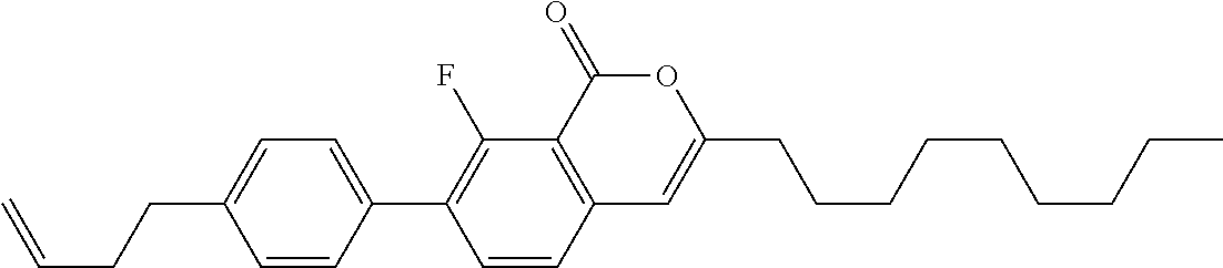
C12=C(C(=O)OC(CCCCCCCCC)=C1)C(F)=C(C1=CC=C(CCC=C)C=C1)C=C2
